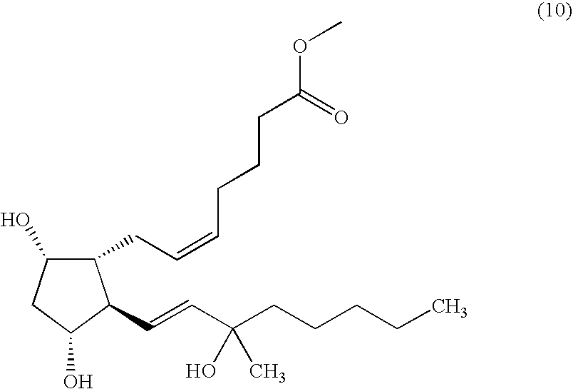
C1(O)C(CC=CCCCC(OC)=O)C(C=CC(CCCCC)(O)C)C(O)C1
